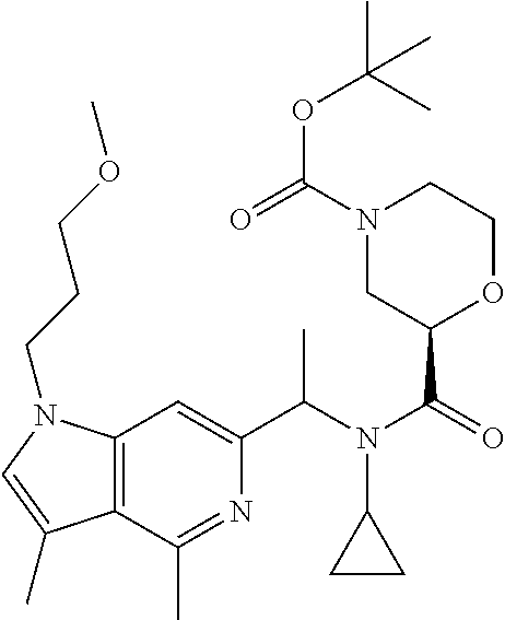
C1(C(N(C(=O)C2OCCN(C(=O)OC(C)(C)C)C2)C2CC2)C)=CC2=C(C(C)=N1)C(C)=CN2CCCOC
